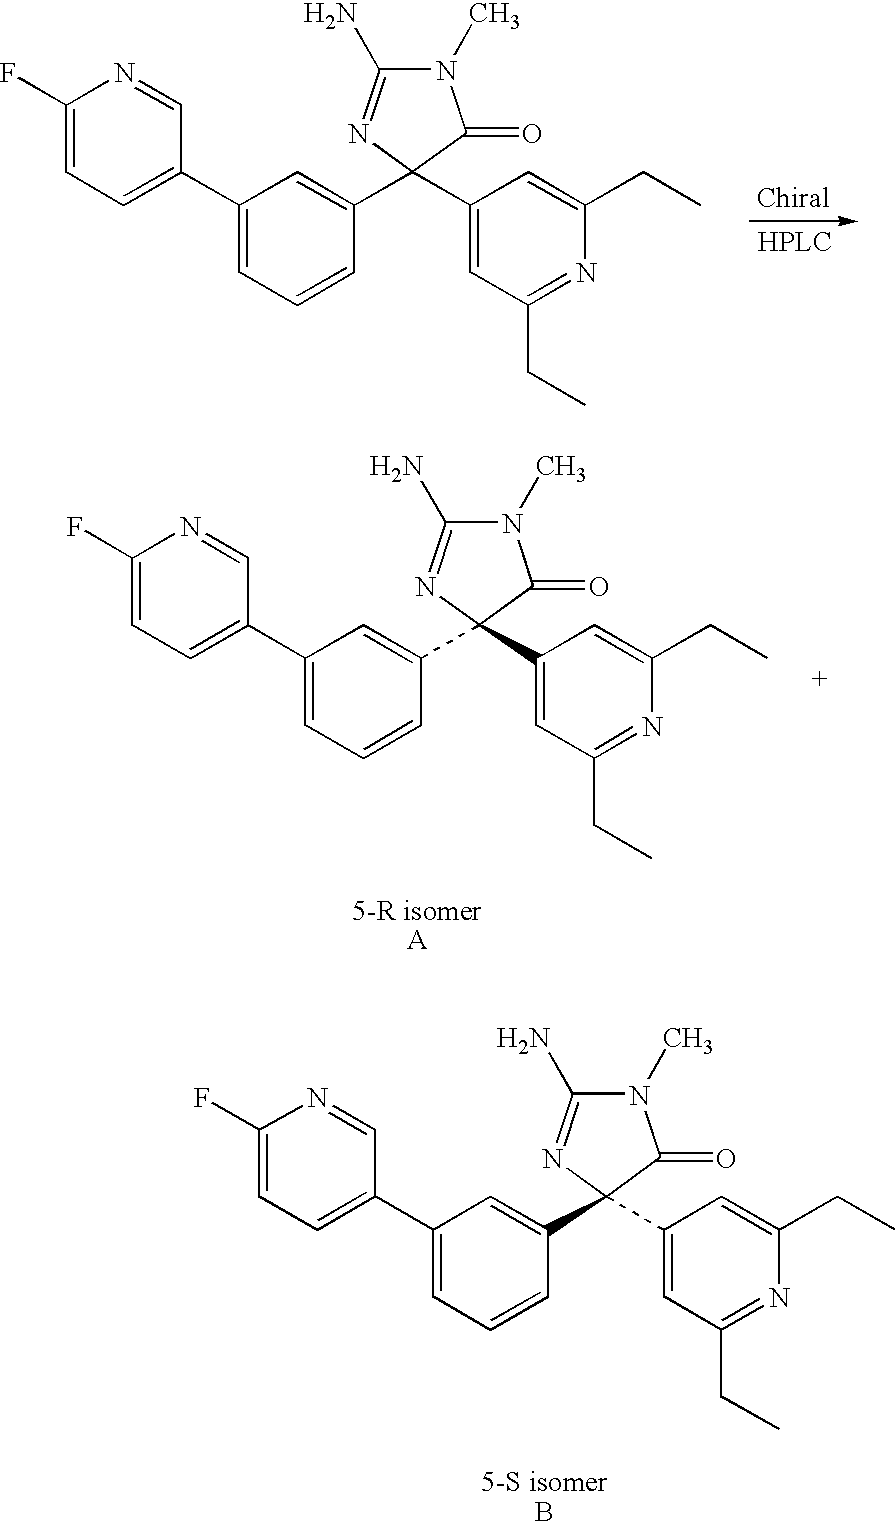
N1(C)C(N)=NC(C2=CC(C3=CC=C(F)N=C3)=CC=C2)(C2=CC(CC)=NC(CC)=C2)C1=O.N1(C)C(N)=NC(C2=CC(C3=CC=C(F)N=C3)=CC=C2)(C2=CC(CC)=NC(CC)=C2)C1=O.N1(C)C(N)=NC(C2=CC(C3=CC=C(F)N=C3)=CC=C2)(C2=CC(CC)=NC(CC)=C2)C1=O
